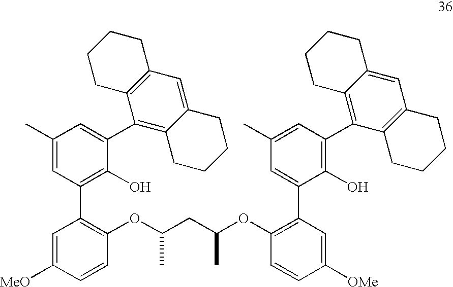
C1(OC(CC(OC2=C(C3=CC(C)=CC(C4=C5C(=CC6=C4CCCC6)CCCC5)=C3O)C=C([OMe])C=C2)C)C)=C(C2=C(O)C(C3=C4C(=CC5=C3CCCC5)CCCC4)=CC(C)=C2)C=C([MeO])C=C1
